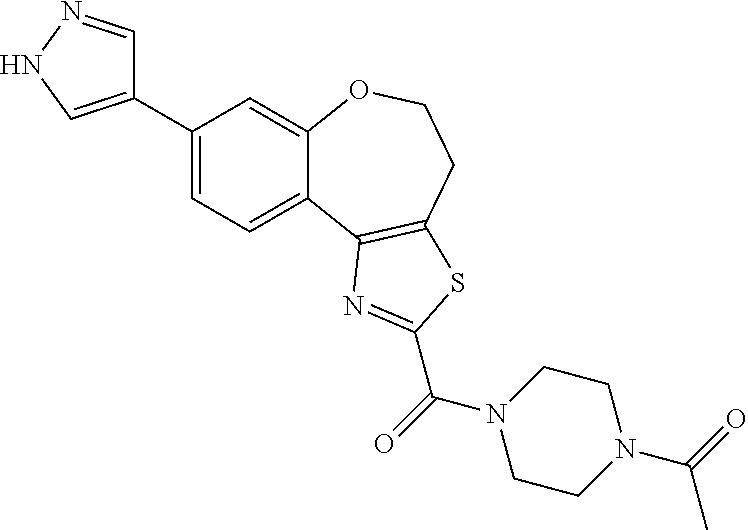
C1(C2=CNN=C2)=CC=C2C(=C1)OCCC1=C2N=C(C(=O)N2CCN(C(=O)C)CC2)S1
